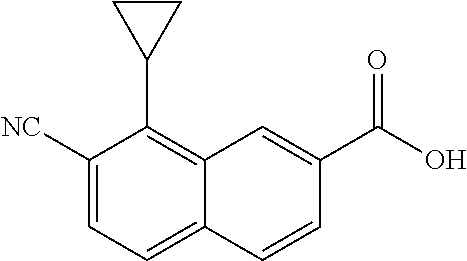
C1([NC])=CC=C2C(=C1C1CC1)C=C(C(O)=O)C=C2
